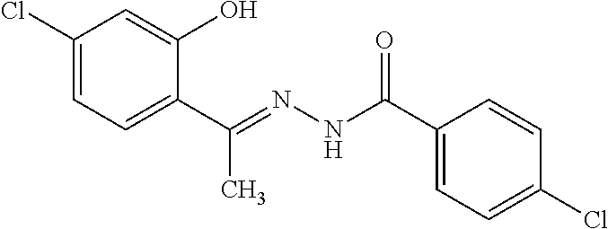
C1(Cl)=CC=C(C(=NNC(C2=CC=C(Cl)C=C2)=O)C)C(O)=C1
